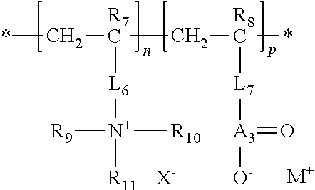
*C[R7C](C[R8C](*)[L7][A3](=O)[O-])[L6][N+]([R9])([R10])[R11].[X-].[M+]
